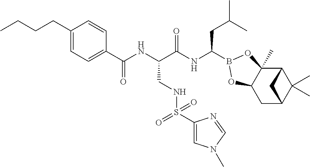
C1(C(NC(C(NC(CC(C)C)B2OC3(C)C4C(C)(C)C(CC3O2)C4)=O)CNS(=O)(C2=CN(C)C=N2)=O)=O)=CC=C(CCCC)C=C1
